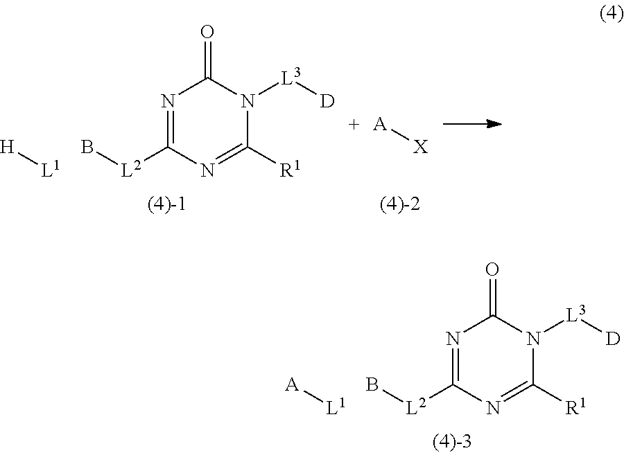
N1=C([L2]B)N=C([R1])N([L3][D])C1=O.[L1][H].[A][X].N1=C([L2]B)N=C([R1])N([L3][D])C1=O.[L1][A]
